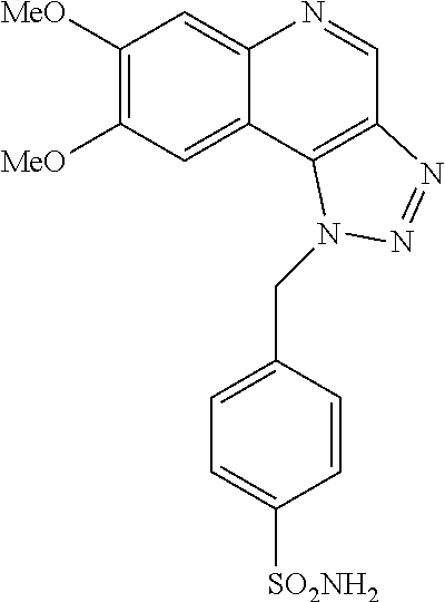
C1([MeO])=C([MeO])C=C2C(=C1)N=CC1=C2N(CC2=CC=C([SO2NH2])C=C2)N=N1
